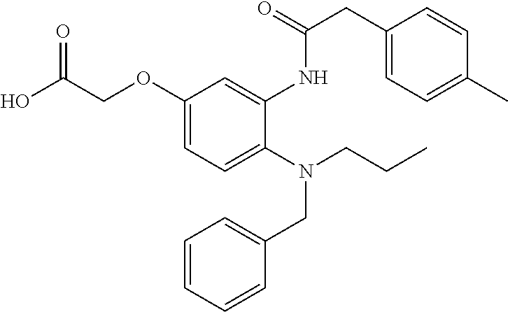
C1(OCC(O)=O)=CC=C(N(CCC)CC2=CC=CC=C2)C(NC(CC2=CC=C(C)C=C2)=O)=C1
